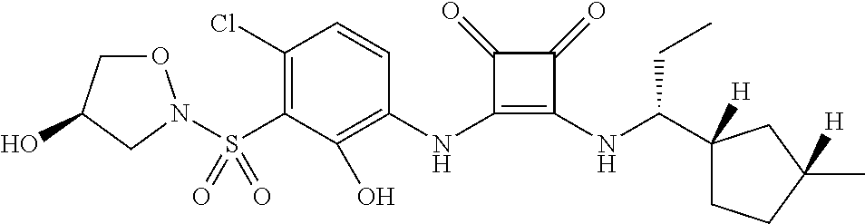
C1(Cl)=C(S(=O)(=O)N2OCC(O)C2)C(O)=C(NC2=C(NC(C3([H])CCC([H])(C)C3)CC)C(=O)C2=O)C=C1
